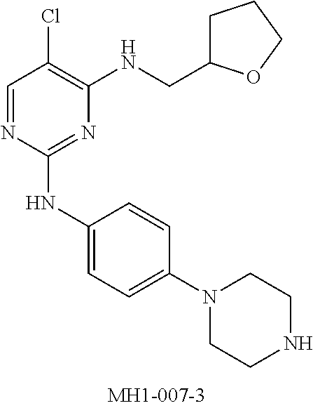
C1=NC(NC2=CC=C(N3CCNCC3)C=C2)=NC(NCC2CCCO2)=C1Cl
